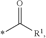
*C([R1])=O
